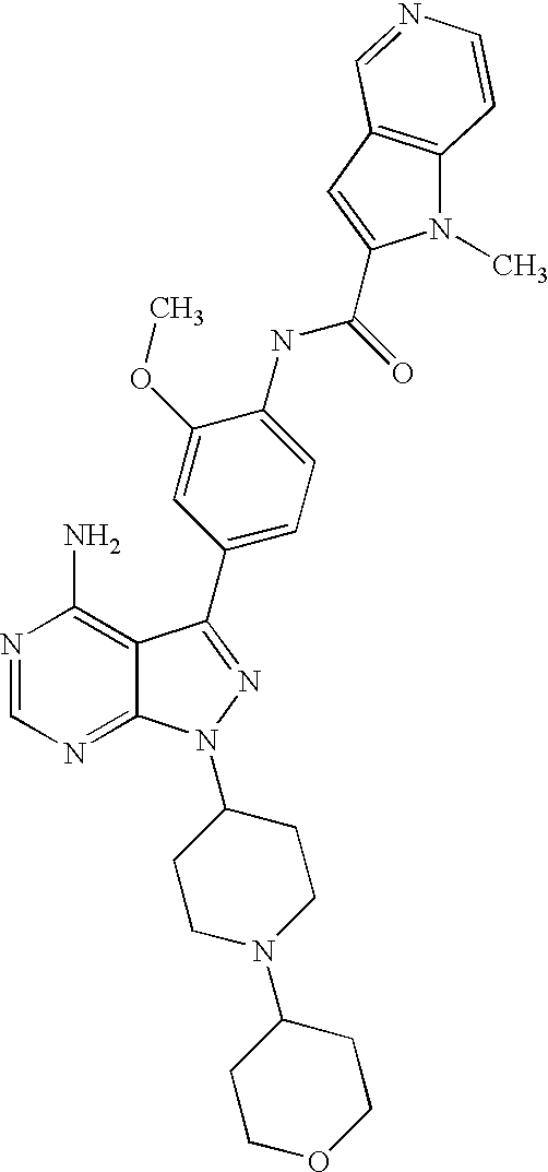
N1=CN=C2C(=C1N)C(C1=CC=C(NC(=O)C3=CC4=C(N3C)C=CN=C4)C(OC)=C1)=NN2C1CCN(C2CCOCC2)CC1
